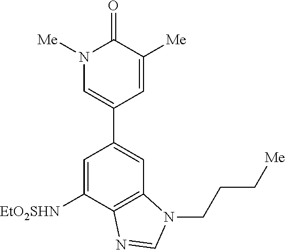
C1=C([EtO2SHN])C2=C(C=C1C1=CN([Me])C(=O)C([Me])=C1)N(CCC[Me])C=N2
